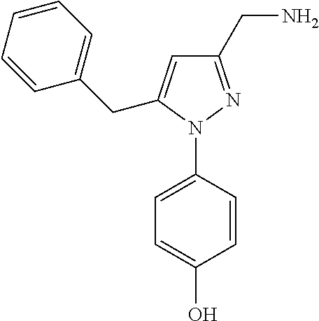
C1=C(N2N=C(CN)C=C2CC2=CC=CC=C2)C=CC(O)=C1
